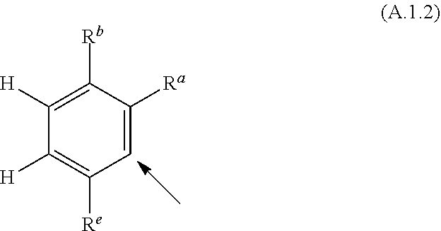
C1([H])=C([Rb])C([Ra])=CC([Re])=C1[H]
